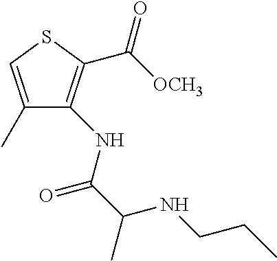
C1(C)=CSC(C([OCH3])=O)=C1NC(C(NCCC)C)=O
